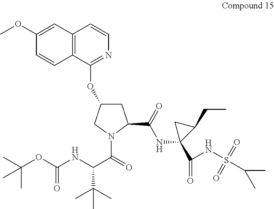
C1(OC)=CC2=C(C=C1)C(OC1CC(C(NC3(C(NS(C(C)C)(=O)=O)=O)C(CC)C3)=O)N(C(=O)C(NC(OC(C)(C)C)=O)C(C)(C)C)C1)=NC=C2
